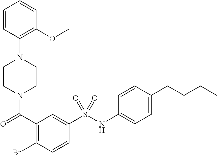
C1CN(C(=O)C2=C(Br)C=CC(S(NC3=CC=C(CCCC)C=C3)(=O)=O)=C2)CCN1C1=C(OC)C=CC=C1
